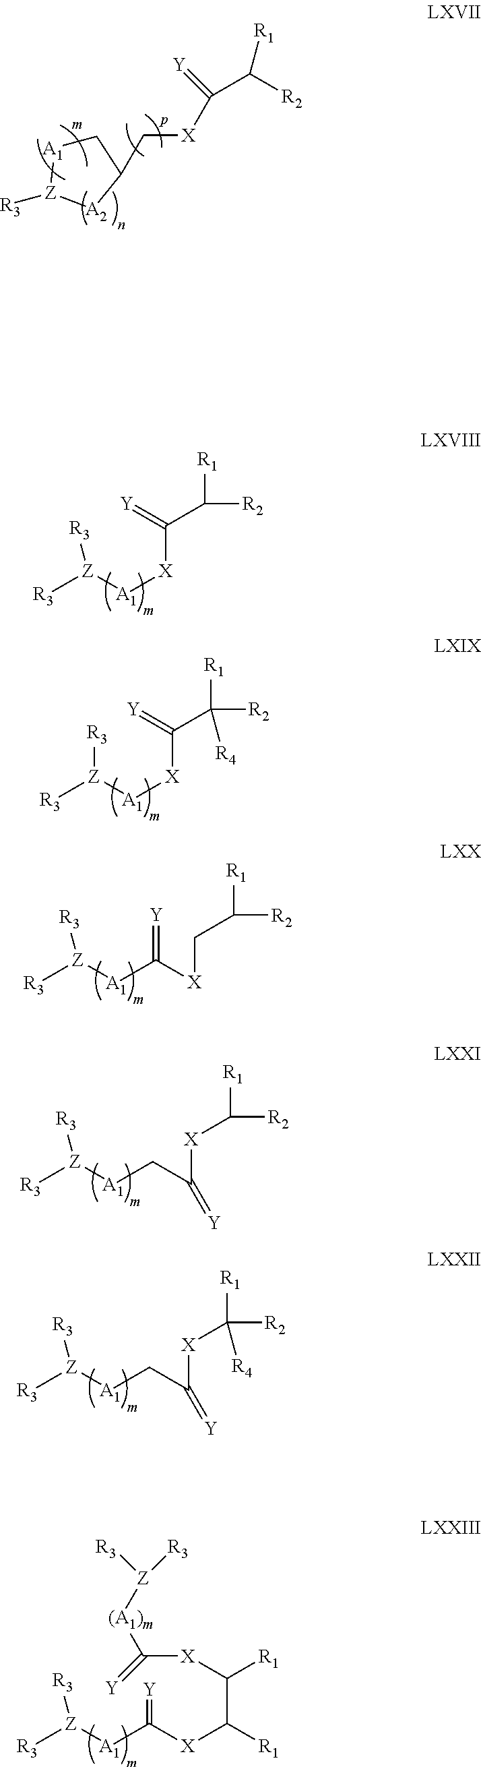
[R3][Z]([A1][X]C(=[Y])C([R1])[R2])[R3].[R3][Z]([A1][X]C(=[Y])C([R1])([R2])[R4])[R3].[R3][Z]([A1]C(=[Y])[X]CC([R1])[R2])[R3].[R3][Z]([A1]CC([X]C([R1])[R2])=[Y])[R3].[R3][Z]([A1]CC([X]C([R1])([R2])[R4])=[Y])[R3].[R3][Z]([A1]C([X]C([R1])C([R1])[X]C([(A1)m][Z]([R3])[R3])=[Y])=[Y])[R3].C([X]C(C([R2])[R1])=[Y])C1C[A1][Z]([R3])[A2]1
